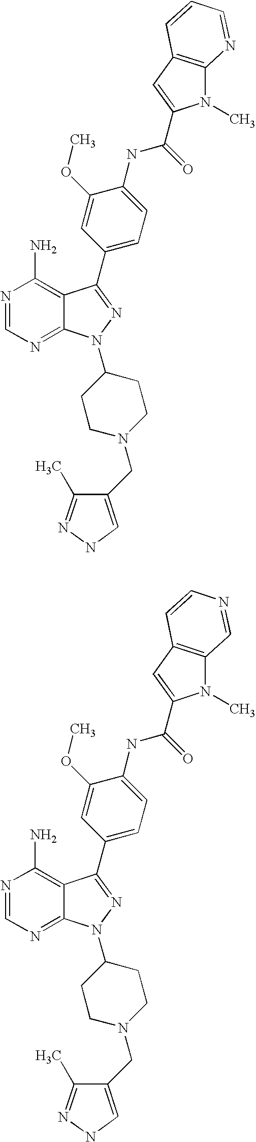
N1=CN=C2C(=C1N)C(C1=CC=C(NC(=O)C3=CC4=C(N3C)C=NC=C4)C(OC)=C1)=NN2C1CCN(CC2=CNN=C2C)CC1.N1=CN=C2C(=C1N)C(C1=CC=C(NC(=O)C3=CC4=C(N3C)N=CC=C4)C(OC)=C1)=NN2C1CCN(CC2=CNN=C2C)CC1
